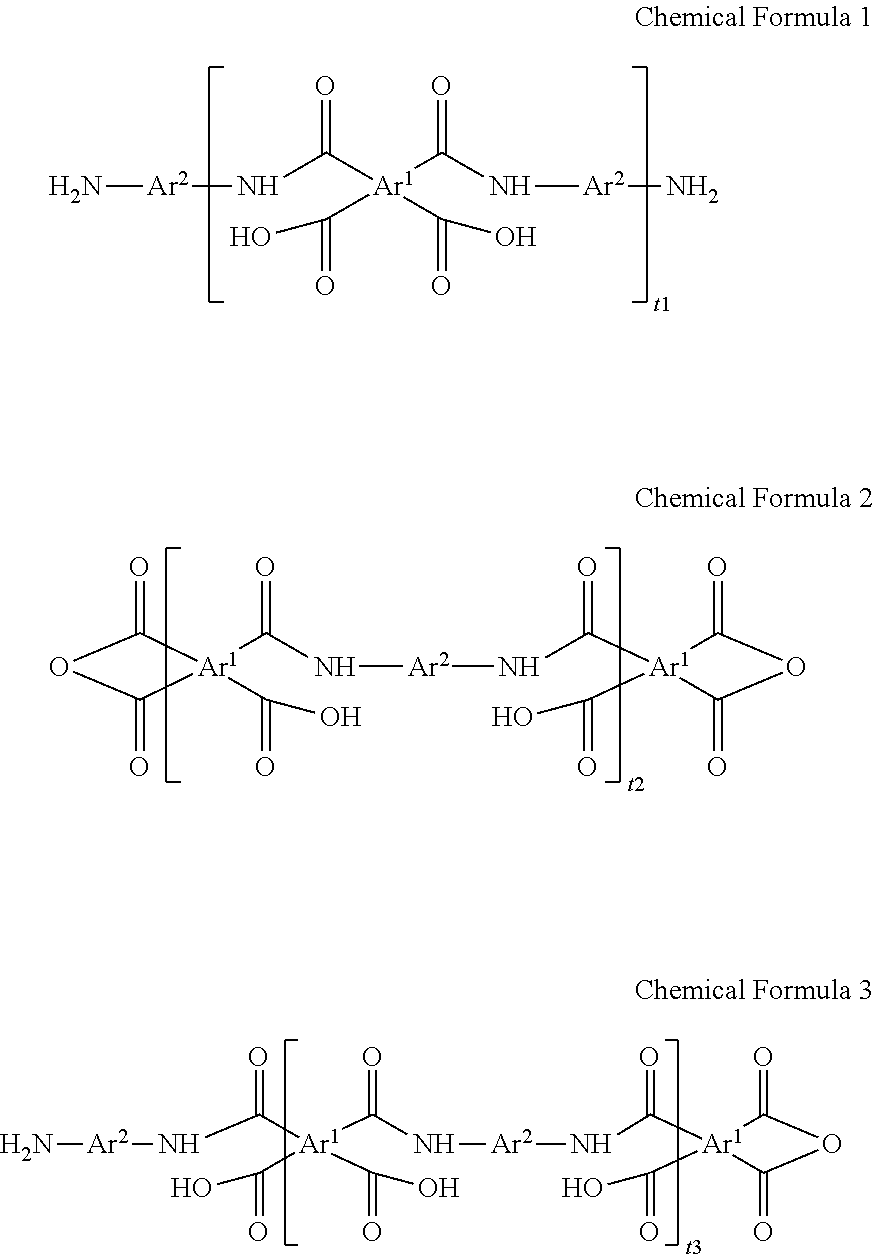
N[Ar2]NC(=O)[Ar1](C(N[Ar2]N)=O)(C(O)=O)C(O)=O.O1C(=O)[Ar1](C(O)=O)(C(N[Ar2]NC(=O)[Ar1](C(N[Ar2]N)=O)(C(=O)O)C(O)=O)=O)C1=O.O1C(=O)[Ar1](C(N[Ar2]NC(=O)[Ar1]2(C(O)=O)C(=O)OC2=O)=O)(C(O)=O)C1=O
